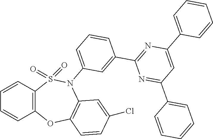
C12=C(C=CC=C1)S(=O)(=O)N(C1=CC=CC(C3=NC(C4=CC=CC=C4)=CC(C4=CC=CC=C4)=N3)=C1)C1=C(O2)C=CC(Cl)=C1
